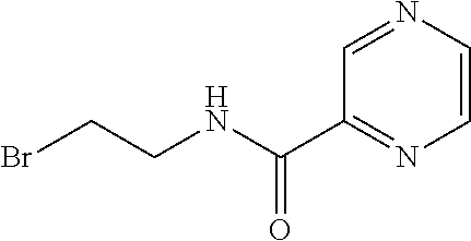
BrCCNC(C1=NC=CN=C1)=O
